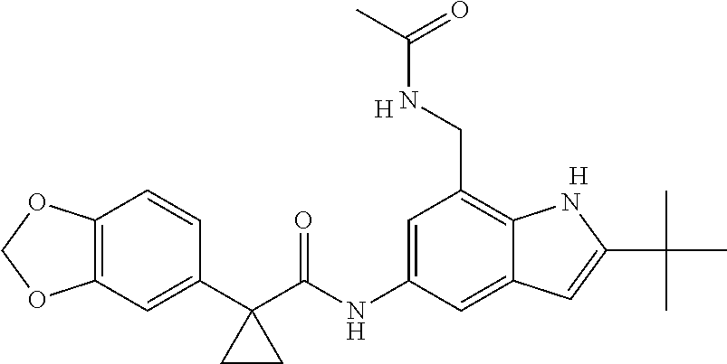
C1(C2(C(NC3=CC(CNC(C)=O)=C4C(=C3)C=C(C(C)(C)C)N4)=O)CC2)=CC2=C(C=C1)OCO2.[H].[H]
